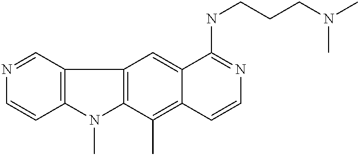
C12=C(N(C)C3=C1C=C1C(=C3C)C=CN=C1NCCCN(C)C)C=CN=C2
